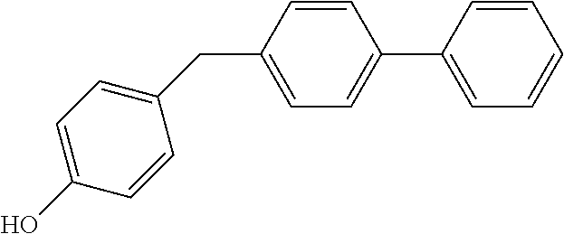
C1=CC(C2=CC=C(CC3=CC=C(O)C=C3)C=C2)=CC=C1
